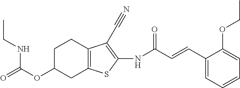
O(C1CC2=C(CC1)C(C#N)=C(NC(C=CC1=CC=CC=C1OCC)=O)S2)C(=O)NCC
